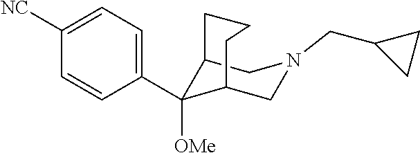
C1=C([NC])C=CC(C2([OMe])C3CN(CC4CC4)CC2CCC3)=C1
